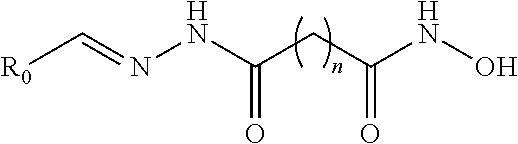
[R0]C=NNC(CC(NO)=O)=O
